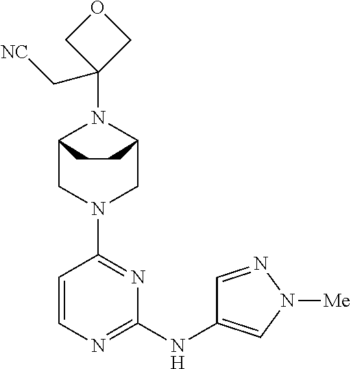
C12CN(C3=NC(NC4=CN([Me])N=C4)=NC=C3)CC(N1C1(C[NC])COC1)CC2
